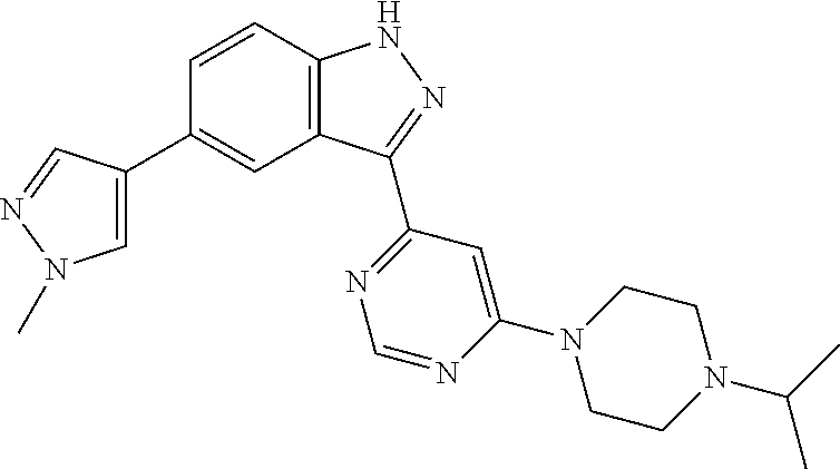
C1=C(C2=CC3=C(C=C2)NN=C3C2=NC=NC(N3CCN(C(C)C)CC3)=C2)C=NN1C
